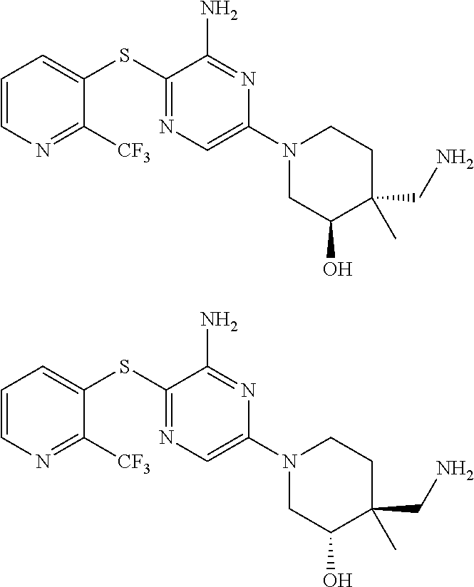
C1=CN=C([CF3])C(SC2=NC=C(N3CC(O)C(CN)(C)CC3)N=C2N)=C1.C1=CN=C([CF3])C(SC2=NC=C(N3CC(O)C(CN)(C)CC3)N=C2N)=C1
